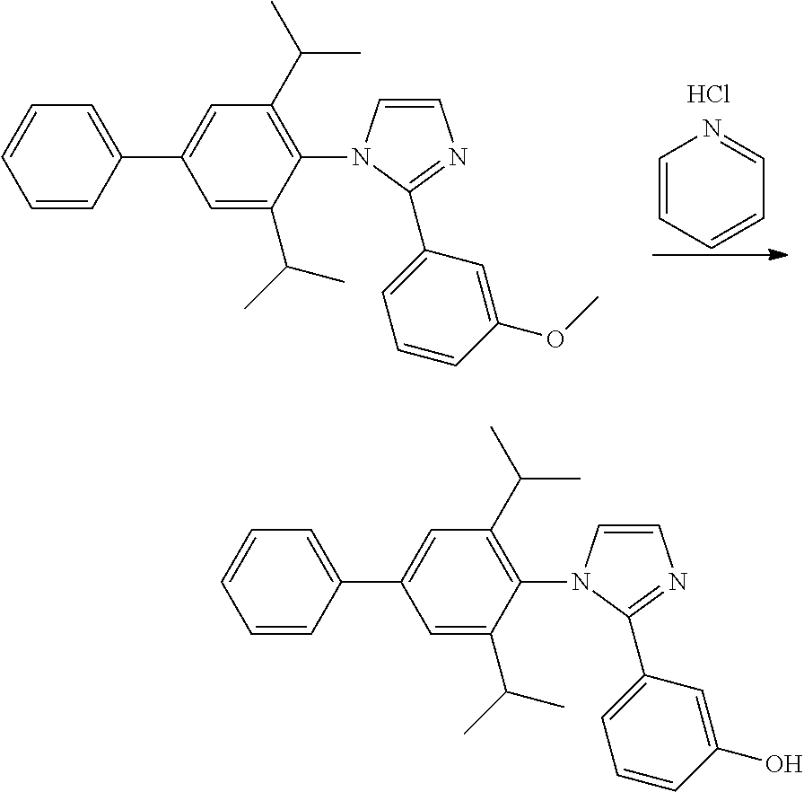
C1=CC=CC=N1.Cl.C1=CN(C2=C(C(C)C)C=C(C3=CC=CC=C3)C=C2C(C)C)C(C2=CC=CC(OC)=C2)=N1.C1=CN(C2=C(C(C)C)C=C(C3=CC=CC=C3)C=C2C(C)C)C(C2=CC=CC(O)=C2)=N1
